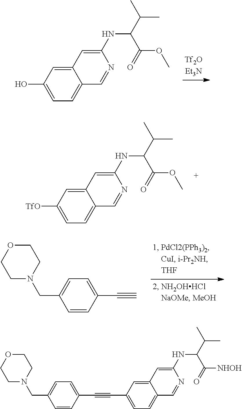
C12=CC(O)=CC=C1C=NC(NC(C(C)C)C(=O)OC)=C2.C12=CC([TfO])=CC=C1C=NC(NC(C(C)C)C(=O)OC)=C2.C1OCCN(CC2=CC=C(C#C)C=C2)C1.C1=CC(C#CC2=CC=C3C(=C2)C=C(NC(C(C)C)C(=O)[NHOH])N=C3)=CC=C1CN1CCOCC1
